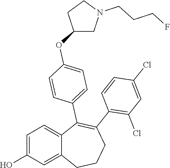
C1=C(O)C=C2C(=C1)C(C1=CC=C(OC3CN(CCCF)CC3)C=C1)=C(C1=C(Cl)C=C(Cl)C=C1)CCC2
